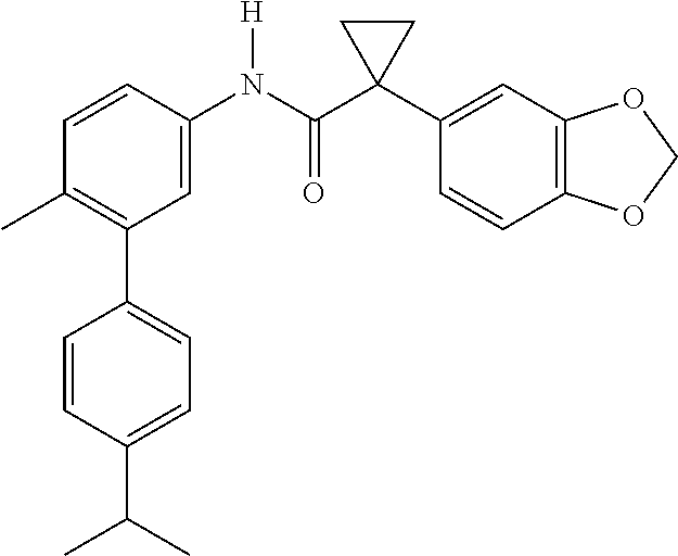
C1(C2=C(C)C=CC(N(C(C3(C4=CC5=C(C=C4)OCO5)CC3)=O)[H])=C2)=CC=C(C(C)C)C=C1
